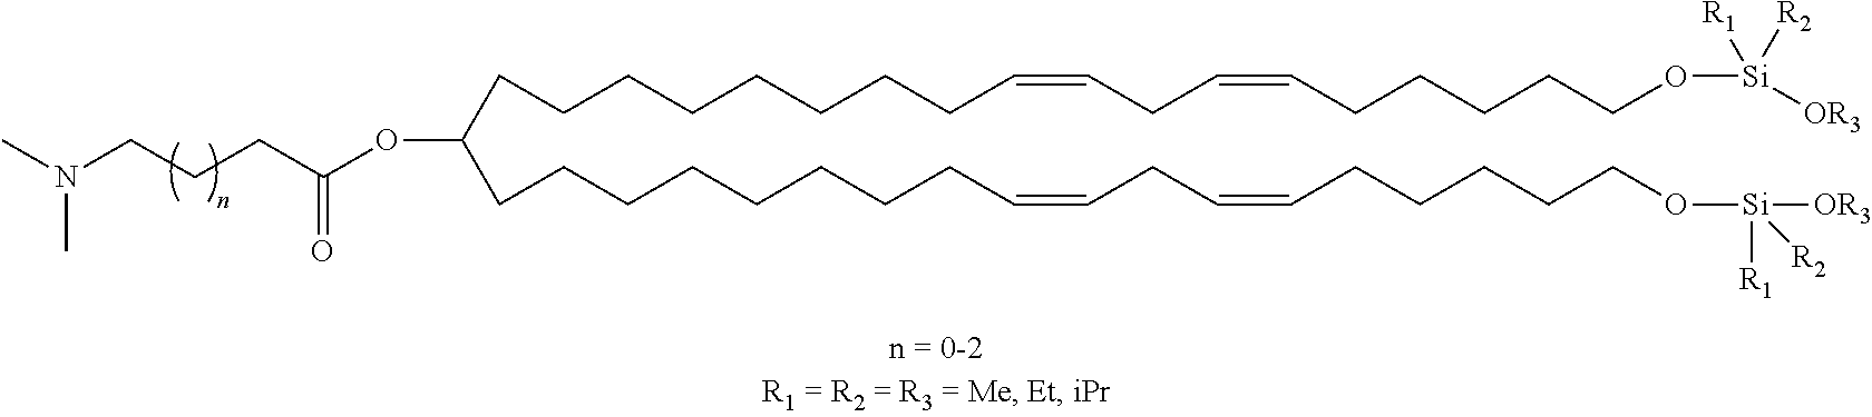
CN(CCCC(OC(CCCCCCCCC=CCC=CCCCCCO[Si]([R1])([R2])[OR3])CCCCCCCCC=CCC=CCCCCCO[Si]([R1])([OR3])[R2])=O)C
